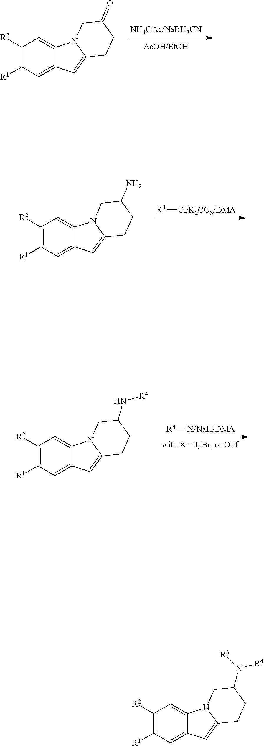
C1([R2])=C([R1])C=C2C(=C1)N1C(=C2)CCC(=O)C1.C1([R2])=C([R1])C=C2C(=C1)N1C(=C2)CCC(N)C1.[R4][Cl/K2CO3/DMA].C1([R2])=C([R1])C=C2C(=C1)N1C(=C2)CCC(N[R4])C1.[R3][X/NaH/DMA].C1([R2])=C([R1])C=C2C(=C1)N1C(=C2)CCC(N([R4])[R3])C1
